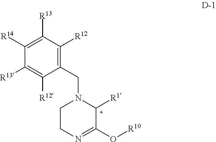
C1([R13])=C([R12])C(CN2CCN=C(O[R10])C2[R1])=C([R12])C([R13])=C1[R14]
